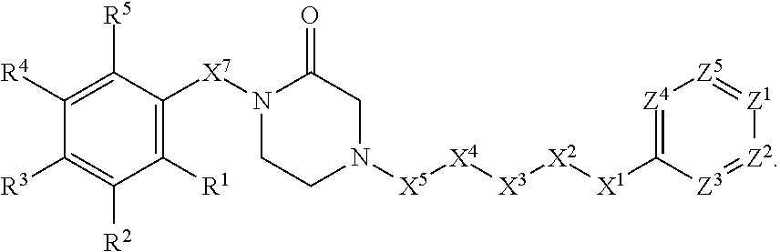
C1([R1])=C([X7]N2CCN([X5][X4][X3][X2][X1]C3=[Z4][Z5]=[Z1][Z2]=[Z3]3)CC2=O)C([R5])=C([R4])C([R3])=C1[R2]
